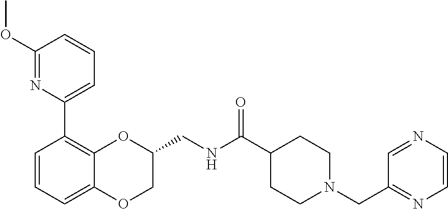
C1=CC=C(C2=C3OC(CNC(C4CCN(CC5=NC=CN=C5)CC4)=O)COC3=CC=C2)N=C1OC
